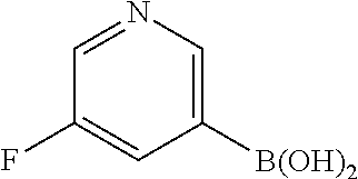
C1=NC=C([B(OH)2])C=C1F
